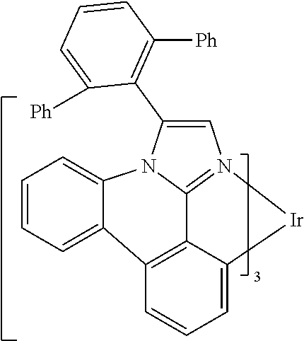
C1=CC=C2C3=C4C5=N(C=C(C6=C([Ph])C=CC=C6[Ph])N5C2=C1)[Ir]C4=CC=C3
